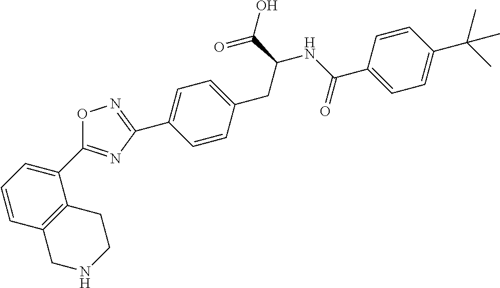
C1(C2=NC(C3=CC=C(CC(C(=O)O)NC(C4=CC=C(C(C)(C)C)C=C4)=O)C=C3)=NO2)=CC=CC2=C1CCNC2
